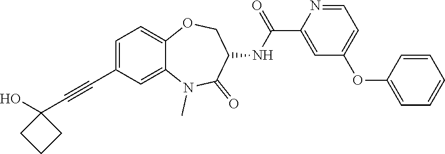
C1=C(C#CC2(O)CCC2)C=C2C(=C1)OCC(NC(C1=CC(OC3=CC=CC=C3)=CC=N1)=O)C(=O)N2C
